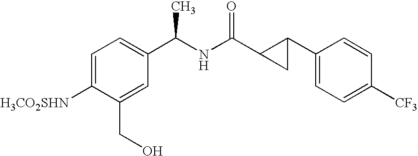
C1=C([H3CO2SHN])C(CO)=CC(C(NC(C2CC2C2=CC=C([CF3])C=C2)=O)C)=C1
